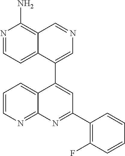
C12=CC=NC(N)=C1C=NC=C2C1=CC(C2=C(F)C=CC=C2)=NC2=NC=CC=C12
